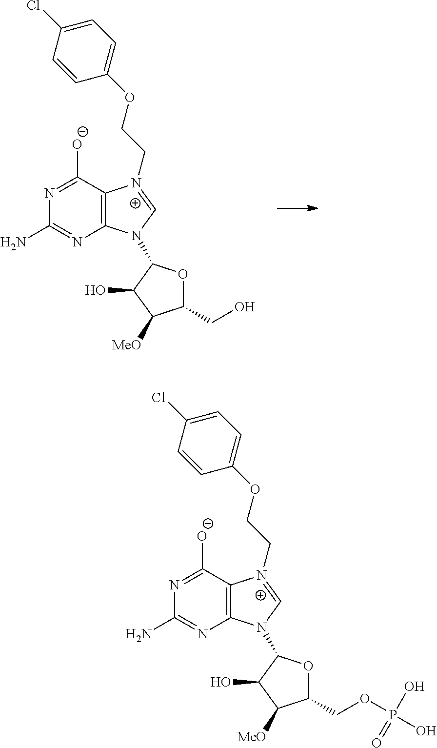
C12=C(C([O-])=NC(N)=N1)[N+](CCOC1=CC=C(Cl)C=C1)=CN2C1OC(CO)C([MeO])C1O.C12=C(C([O-])=NC(N)=N1)[N+](CCOC1=CC=C(Cl)C=C1)=CN2C1OC(COP(O)(O)=O)C([MeO])C1O
